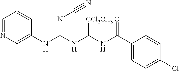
C1=NC=C(NC(NC(NC(C2=CC=C(Cl)C=C2)=O)[CCl2CH3])=NC#N)C=C1
